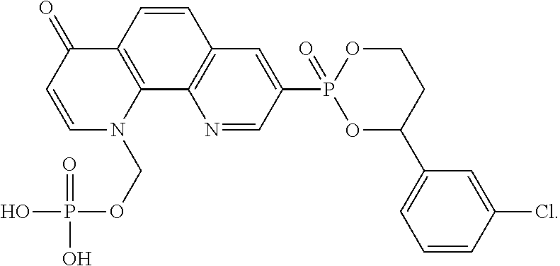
C1=CC2=C(C3=C1C=C(P1(=O)OC(C4=CC=CC(Cl)=C4)CCO1)C=N3)N(COP(O)(=O)O)C=CC2=O
